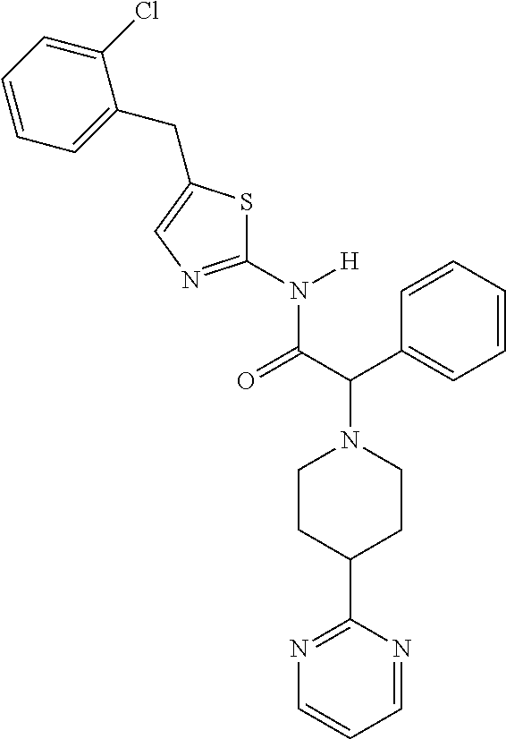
C1(Cl)=CC=CC=C1CC1=CN=C(N([H])C(C(C2=CC=CC=C2)N2CCC(C3=NC=CC=N3)CC2)=O)S1
